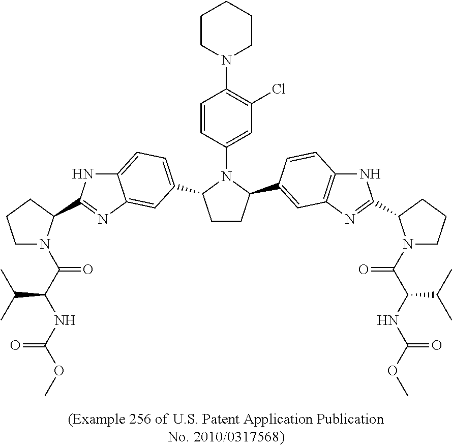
C1CC(C2=CC3=C(NC(C4N(C(C(NC(OC)=O)C(C)C)=O)CCC4)=N3)C=C2)N(C2=CC(Cl)=C(N3CCCCC3)C=C2)C1C1=CC=C2NC(C3N(C(C(NC(OC)=O)C(C)C)=O)CCC3)=NC2=C1
